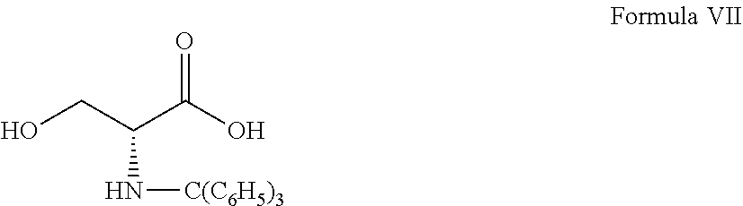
OCC(C(O)=O)N[C(C6H5)3]
